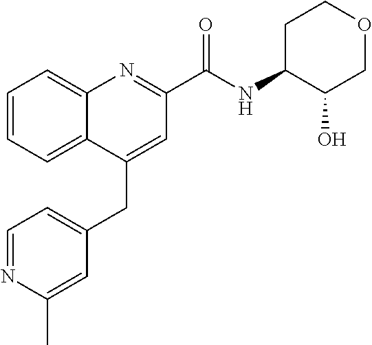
C1=NC(C)=CC(CC2=CC(C(NC3C(O)COCC3)=O)=NC3=CC=CC=C23)=C1
